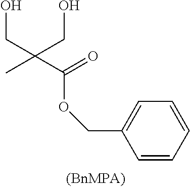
C1=C(COC(=O)C(C)(CO)CO)C=CC=C1
